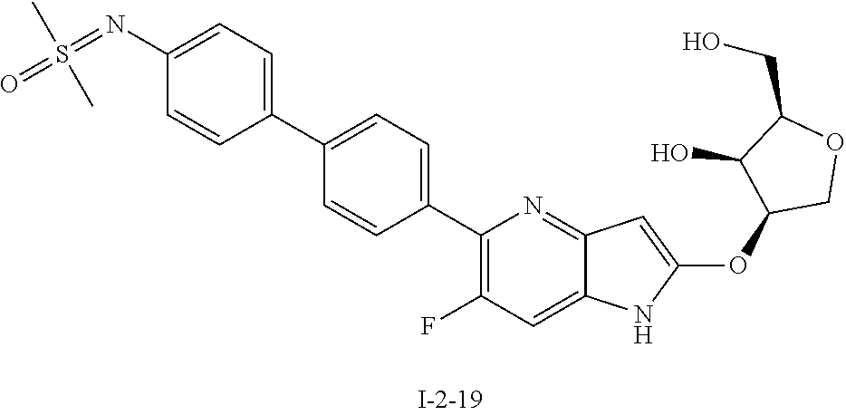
C1(C2=CC=C(C3=CC=C(N=S(C)(C)=O)C=C3)C=C2)=C(F)C=C2C(=N1)C=C(OC1COC(CO)C1O)N2
